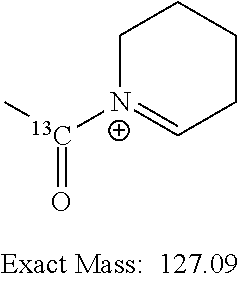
C[13C]([N+]1=CCCCC1)=O
